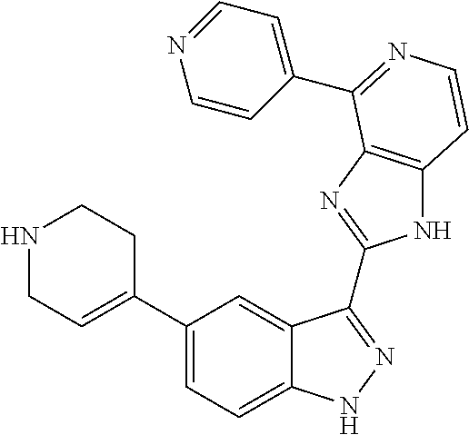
C1(C2=CCNCC2)=CC=C2C(=C1)C(C1=NC3=C(N1)C=CN=C3C1=CC=NC=C1)=NN2
